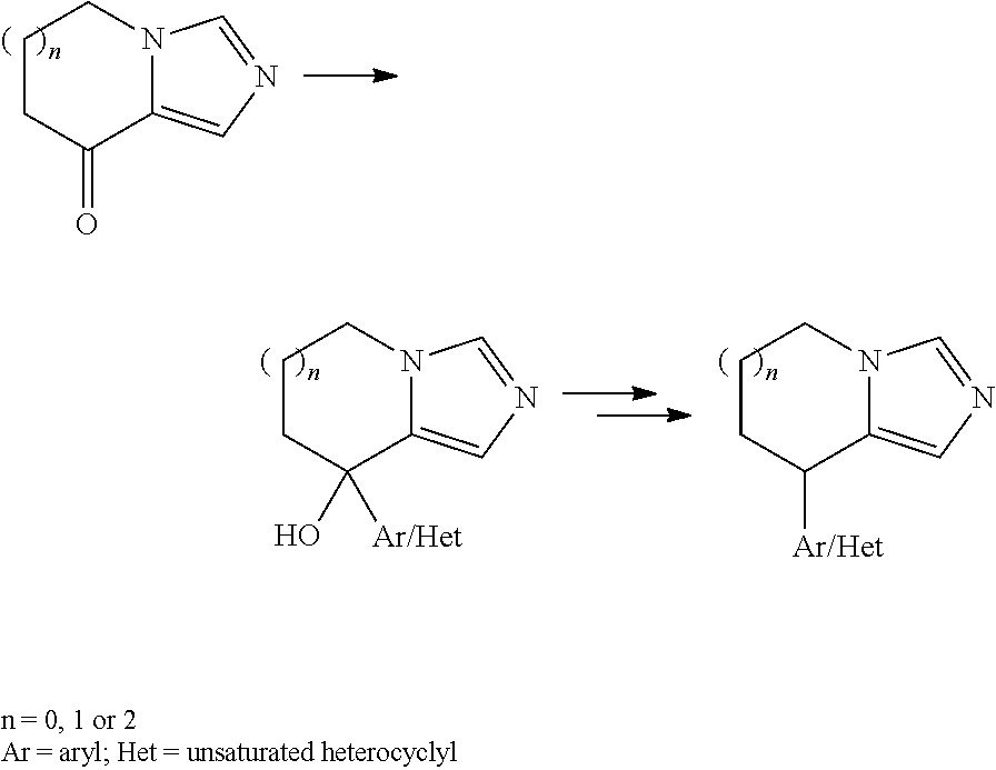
C1CC(=O)C2=CN=CN2C1.C1CC(O)([Ar/Het])C2=CN=CN2C1.C1CC([Ar/Het])C2=CN=CN2C1
